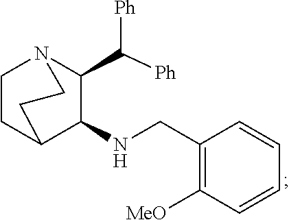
C1(C([Ph])[Ph])C(NCC2=C([MeO])C=CC=C2)C2CCN1CC2
